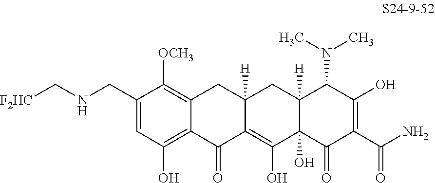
C1=C(CNC[F2HC])C([OCH3])=C2C(=C1O)C(=O)C1=C(O)C3(O)C([H])(CC1([H])C2)C(N(C)C)C(O)=C(C(N)=O)C3=O
